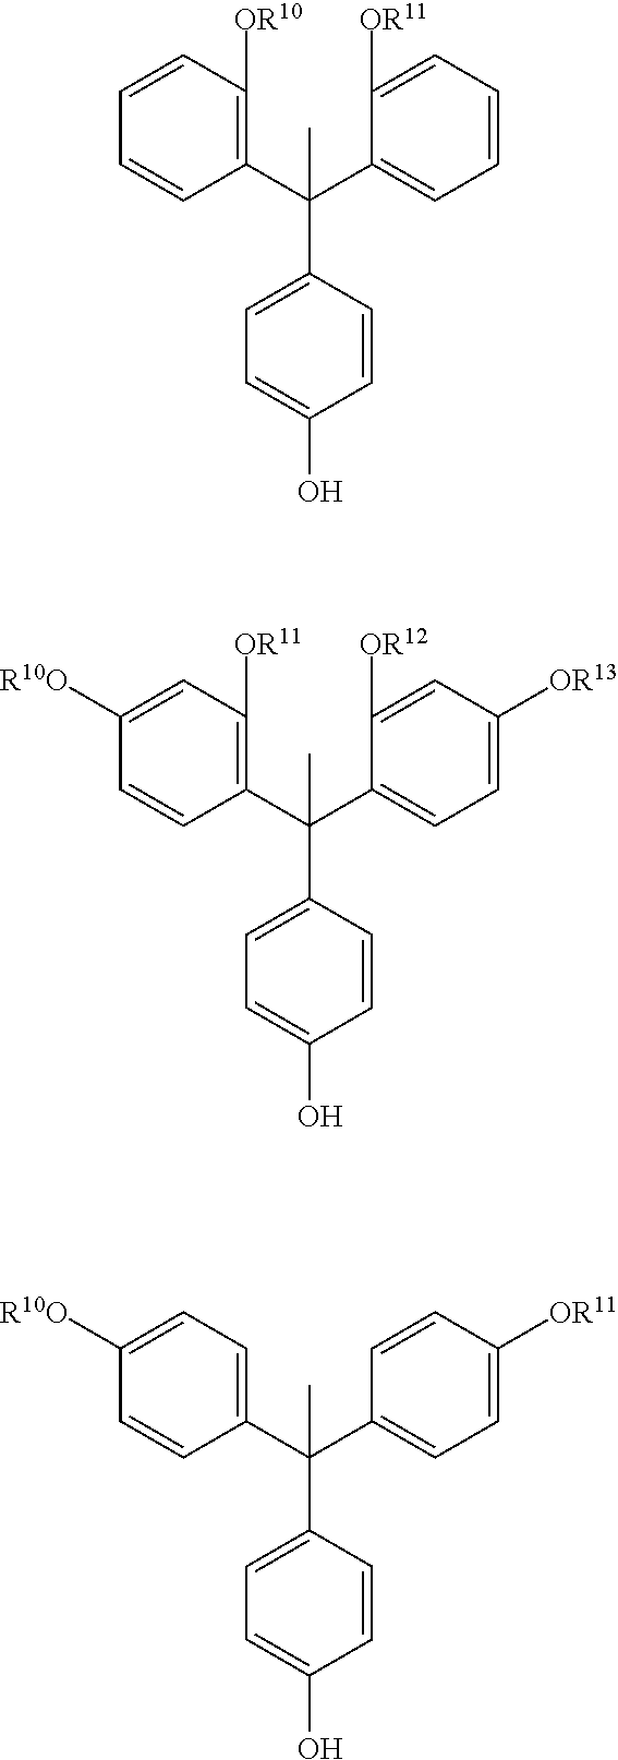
C1(C(C2=CC=C(O)C=C2)(C2=CC=CC=C2[OR11])C)=C([OR10])C=CC=C1.C1(C(C2=CC=C(O)C=C2)(C2=CC=C([OR13])C=C2[OR12])C)=C([OR11])C=C([R10O])C=C1.C1(C(C2=CC=C(O)C=C2)(C2=CC=C([OR11])C=C2)C)=CC=C([R10O])C=C1
